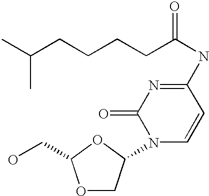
O1CC(N2C=CC(NC(=O)CCCCC(C)C)=NC2=O)OC1CO
